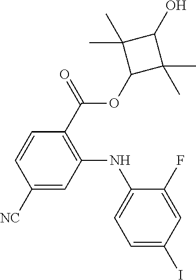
C1=CC([NC])=CC(NC2=CC=C(I)C=C2F)=C1C(OC1C(C)(C)C(O)C1(C)C)=O
